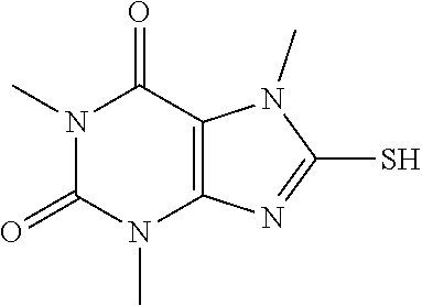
N1(C)C(=O)N(C)C2=C(C1=O)N(C)C(S)=N2
